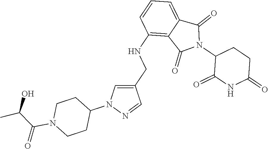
C1(NCC2=CN(C3CCN(C(C(C)O)=O)CC3)N=C2)=C2C(=CC=C1)C(=O)N(C1C(=O)NC(=O)CC1)C2=O
